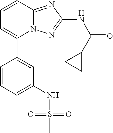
C1=CC=C(NS(=O)(=O)C)C=C1C1=CC=CC2=NC(NC(=O)C3CC3)=NN12
